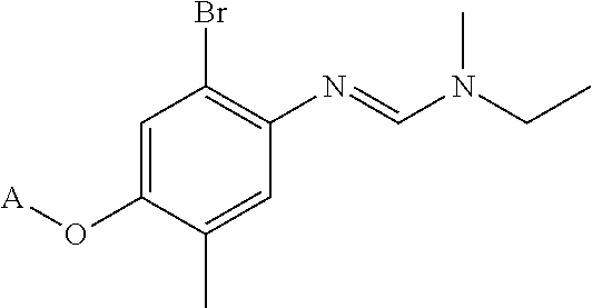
C1=C(O[A])C(C)=CC(N=CN(CC)C)=C1Br
